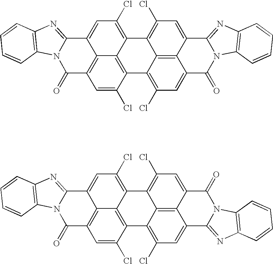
N12C(=NC3=C1C=CC=C3)C1=CC(Cl)=C3C4=C(C(Cl)=CC(=C14)C2=O)C1=C(Cl)C=C2C4=C1C3=C(Cl)C=C4C1=NC3=C(N1C2=O)C=CC=C3.N12C(=NC3=C1C=CC=C3)C1=CC(Cl)=C3C4=C(C(Cl)=CC(=C14)C2=O)C1=C(Cl)C=C2C4=C1C3=C(Cl)C=C4C(=O)N1C2=NC2=C1C=CC=C2
